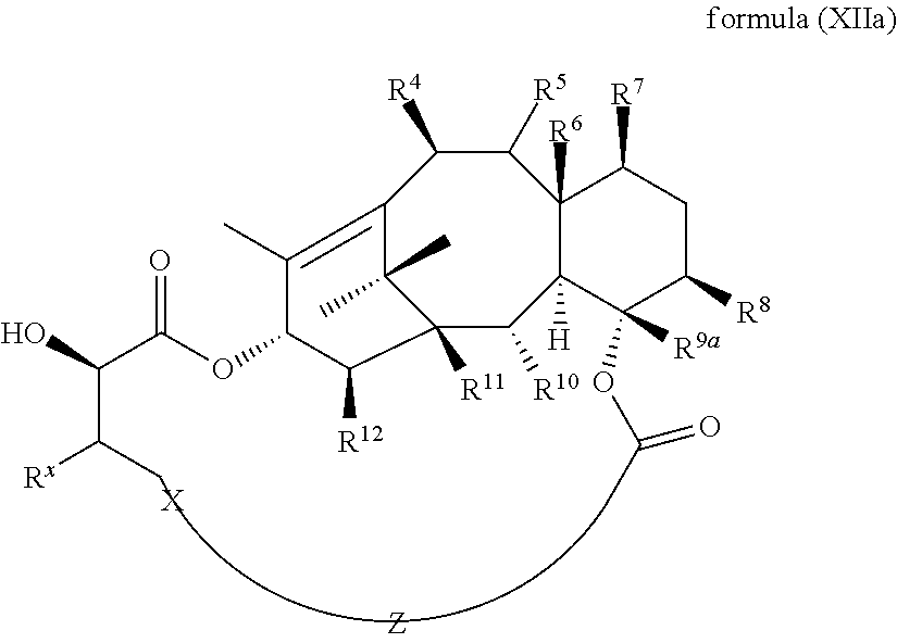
C1(C)(C)C2([R11])C([R10])C3([H])C([R6])(C([R5])C([R4])C1=C(C)C(OC(C(O)C([Rx])C)=O)C2[R12])C([R7])CC([R8])C3(OC(C)=O)[R9a].[X]
